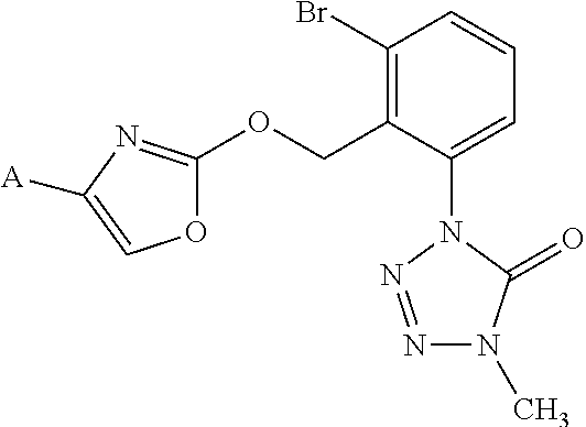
C1(Br)=C(COC2=NC([A])=CO2)C(N2N=NN(C)C2=O)=CC=C1
